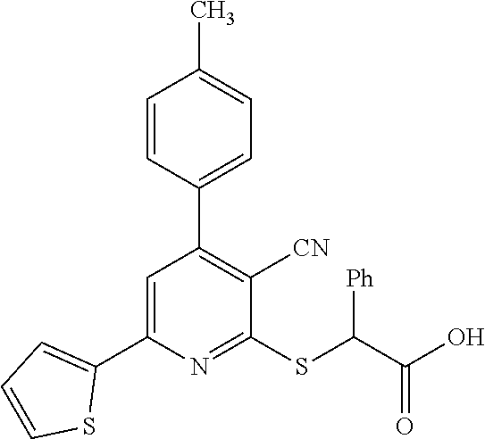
C1(C2=CC=CS2)=CC(C2=CC=C(C)C=C2)=C([CN])C(SC([Ph])C(O)=O)=N1
